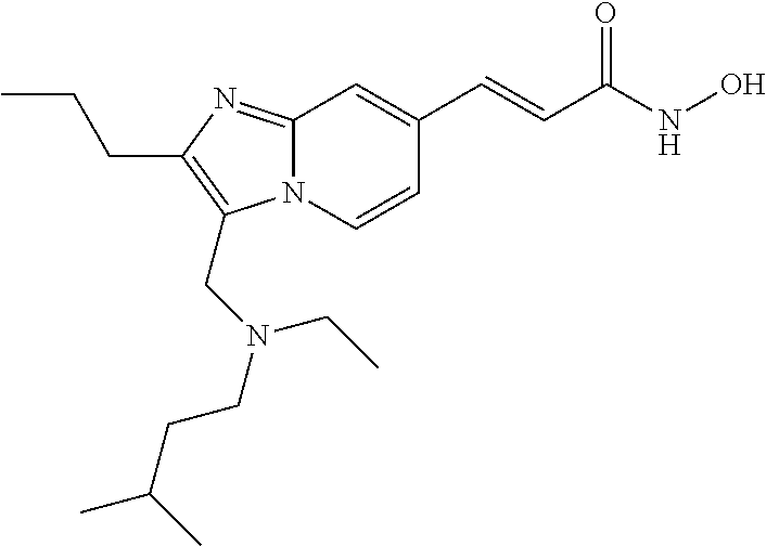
N12C(=NC(CCC)=C1CN(CCC(C)C)CC)C=C(C=CC(NO)=O)C=C2
